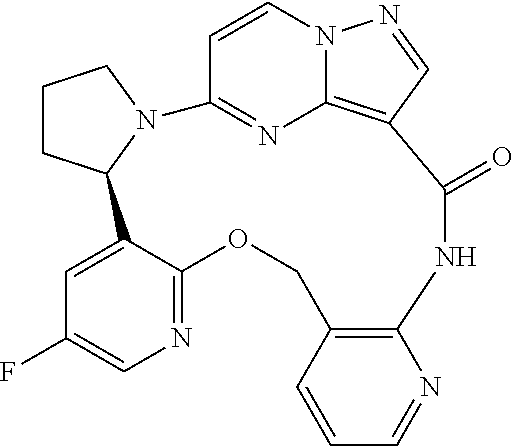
C1CC2N(C1)C1=NC3=C(C=NN3C=C1)C(=O)NC1=C(COC3=NC=C(F)C=C23)C=CC=N1
